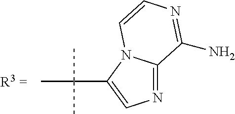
C(C1=CN=C2N1C=CN=C2N)(C)(C)C
